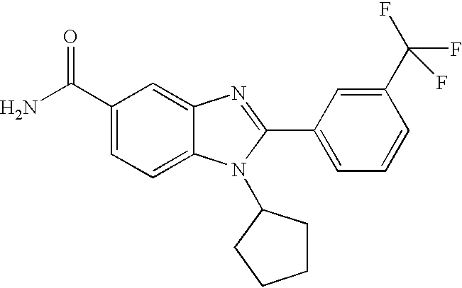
NC(C1=CC=C2C(=C1)N=C(C1=CC=CC(C(F)(F)F)=C1)N2C1CCCC1)=O
